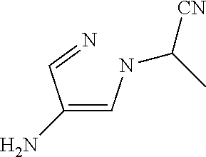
C(=CNC(C)[CN])(C=N)N
